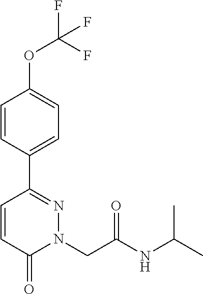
C1=CC(C2=NN(CC(NC(C)C)=O)C(=O)C=C2)=CC=C1OC(F)(F)F
